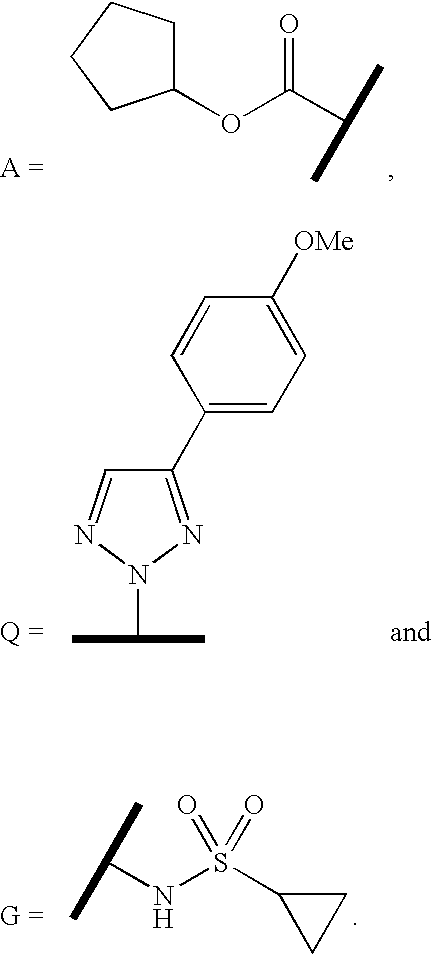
C1(OC(C(C)C)=O)CCCC1.C1(C2=CC=C([OMe])C=C2)=NN(C(C)C)N=C1.C(C)(C)NS(C1CC1)(=O)=O
